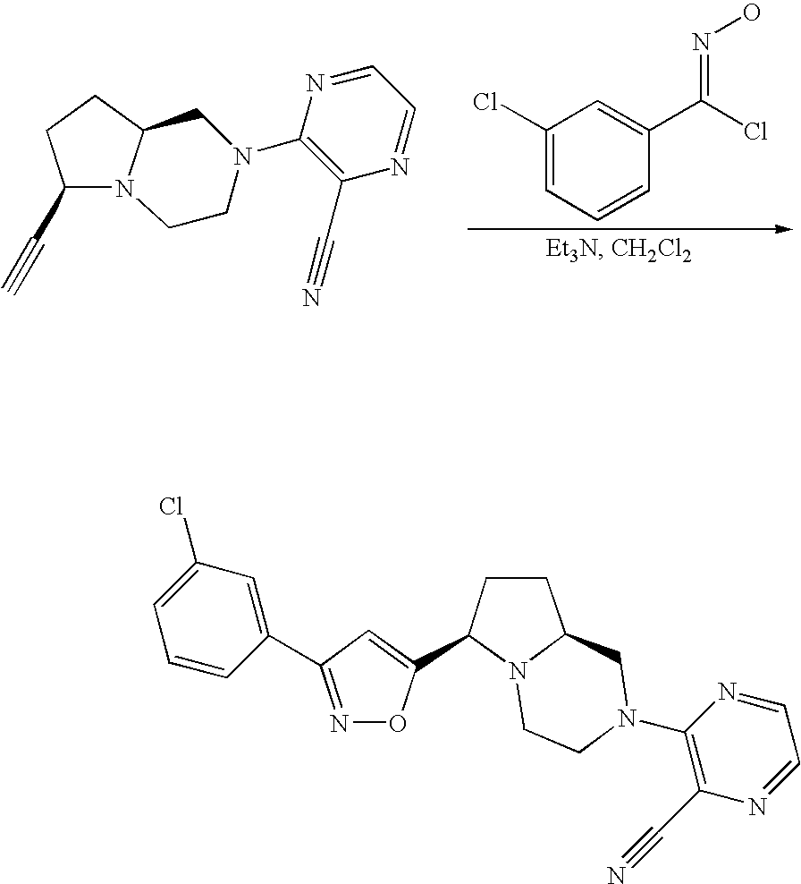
C1(N2CCN3C(C2)CCC3C#C)=C(C#N)N=CC=N1.C1(Cl)=CC=CC(C(Cl)=NO)=C1.N1=C(C2=CC(Cl)=CC=C2)C=C(C2N3CCN(C4=C(C#N)N=CC=N4)CC3CC2)O1
